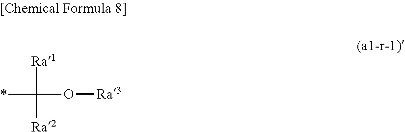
*C(O[Ra3])([Ra1])[Ra2]
